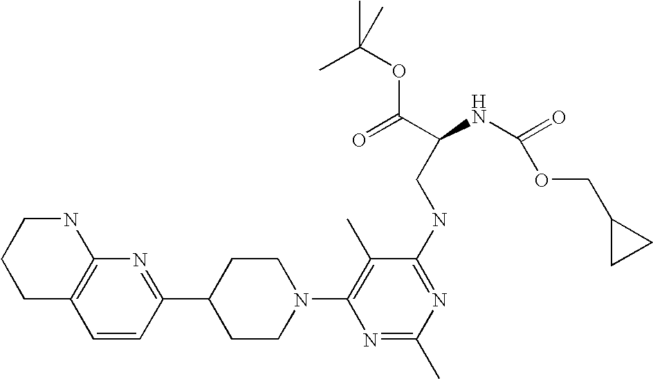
C1=CC(C2CCN(C3=C(C)C(NCC(NC(=O)OCC4CC4)C(=O)OC(C)(C)C)=NC(C)=N3)CC2)=NC2=C1CCCN2
